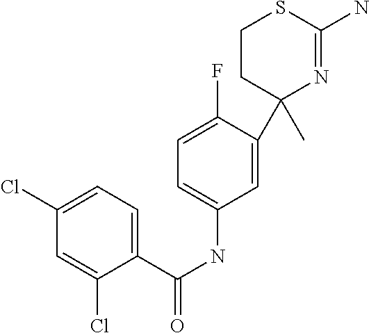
C1=C(F)C(C2(C)N=C(N)SCC2)=CC(NC(C2=CC=C(Cl)C=C2Cl)=O)=C1
